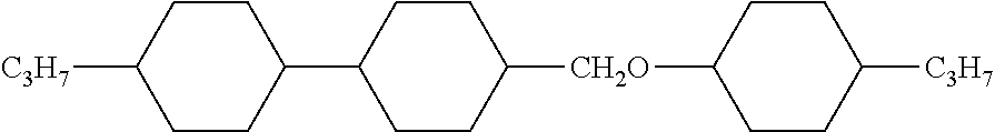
C1CC(C2CCC([CH2O]C3CCC([C3H7])CC3)CC2)CCC1[C3H7]
